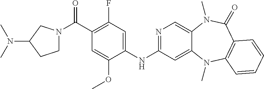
N1=C(NC2=CC(F)=C(C(N3CCC(N(C)C)C3)=O)C=C2OC)C=C2C(=C1)N(C)C(=O)C1=C(N2C)C=CC=C1
